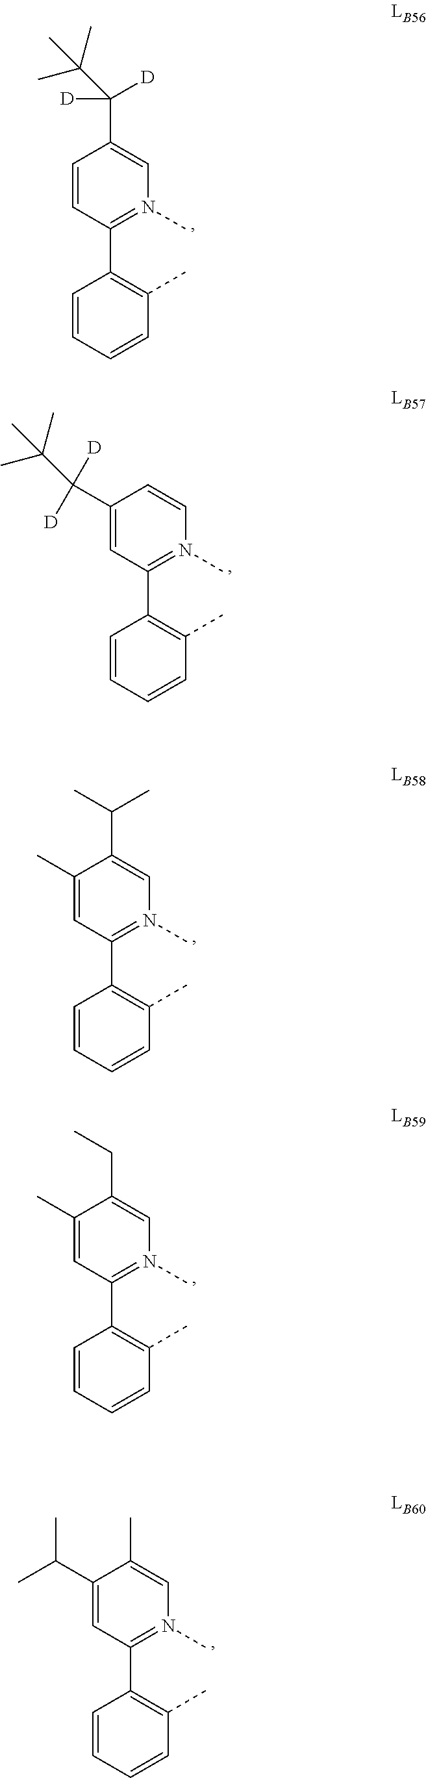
C1=CC(C2=C(C)C=CC=C2)=N(C)C=C1C([D])([D])C(C)(C)C.C1(C([D])([D])C(C)(C)C)=CC(C2=C(C)C=CC=C2)=N(C)C=C1.C1(C)=CC(C2=C(C)C=CC=C2)=N(C)C=C1C(C)C.C1(C)=CC(C2=C(C)C=CC=C2)=N(C)C=C1CC.C1(C(C)C)=CC(C2=C(C)C=CC=C2)=N(C)C=C1C
